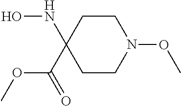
N1(OC)CCC(NO)(C(OC)=O)CC1
